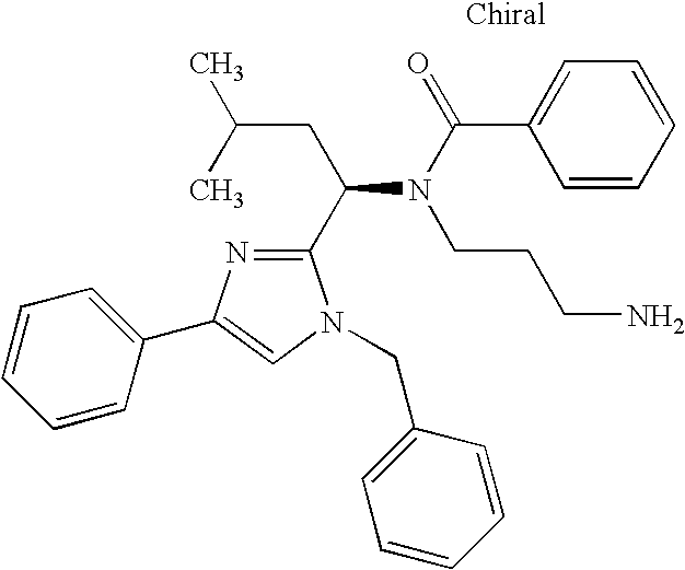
C1=C(C(N(CCCN)C(C2=NC(C3=CC=CC=C3)=CN2CC2=CC=CC=C2)CC(C)C)=O)C=CC=C1
